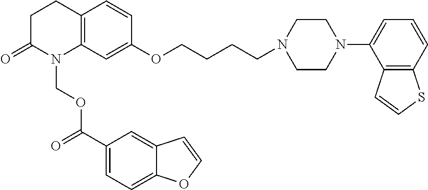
C1C(=O)N(COC(C2=CC=C3C(=C2)C=CO3)=O)C2=C(C1)C=CC(OCCCCN1CCN(C3=CC=CC4=C3C=CS4)CC1)=C2
